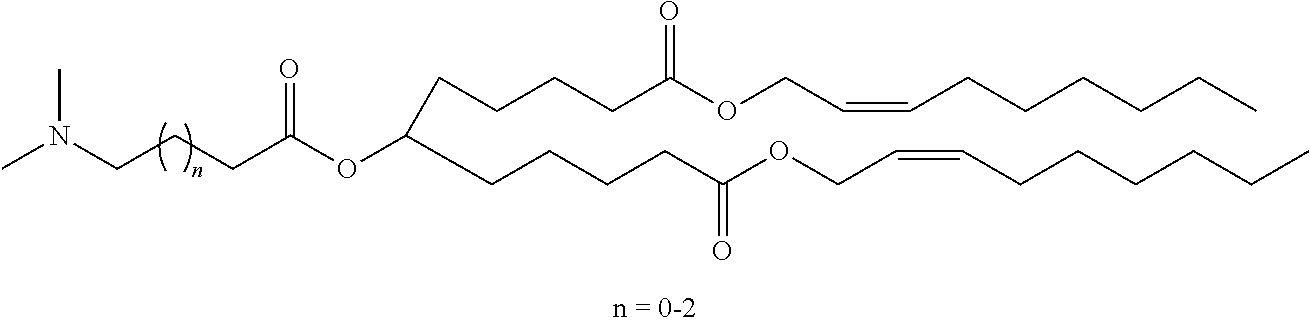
CN(CCCC(OC(CCCCC(OCC=CCCCCCC)=O)CCCCC(OCC=CCCCCCC)=O)=O)C
